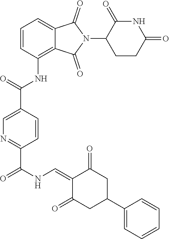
C1=CC(NC(C2=CN=C(C(NC=C3C(=O)CC(C4=CC=CC=C4)CC3=O)=O)C=C2)=O)=C2C(=C1)C(=O)N(C1CCC(=O)NC1=O)C2=O
